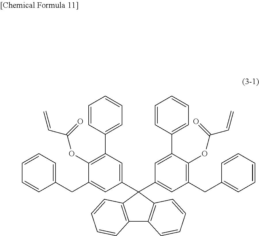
C1(CC2=CC(C3(C4=CC(CC5=CC=CC=C5)=C(OC(=O)C=C)C(C5=CC=CC=C5)=C4)C4=C(C5=C3C=CC=C5)C=CC=C4)=CC(C3=CC=CC=C3)=C2OC(C=C)=O)=CC=CC=C1
